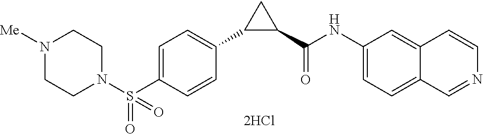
N1(S(C2=CC=C(C3C(C(NC4=CC=C5C(=C4)C=CN=C5)=O)C3)C=C2)(=O)=O)CCN([Me])CC1
